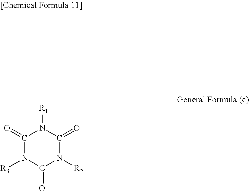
C1(=O)N([R2])C(=O)N([R3])C(=O)N1[R1]
